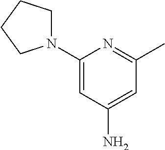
C1(N2CCCC2)=CC(N)=CC(C)=N1
